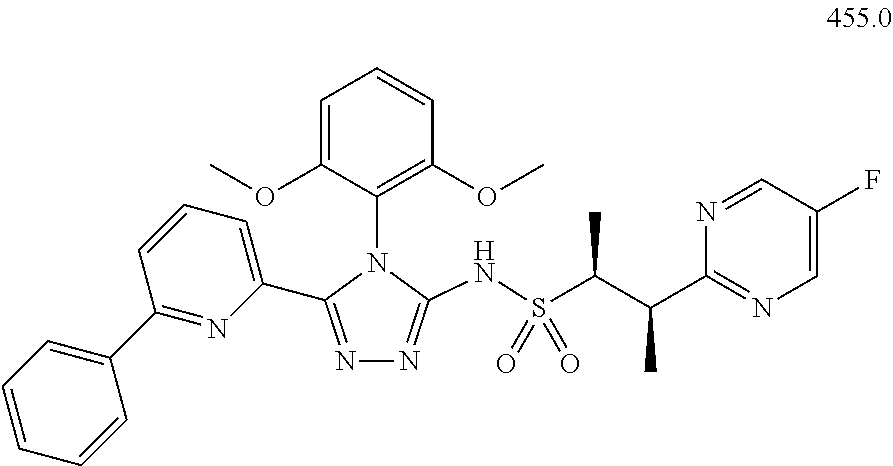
C1=C(OC)C(N2C(C3=CC=CC(C4=CC=CC=C4)=N3)=NN=C2NS(C(C(C2=NC=C(F)C=N2)C)C)(=O)=O)=C(OC)C=C1
